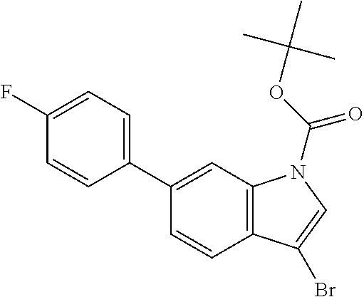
C1(C2=CC3=C(C=C2)C(Br)=CN3C(OC(C)(C)C)=O)=CC=C(F)C=C1
